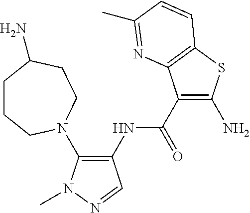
C1(NC(=O)C2=C(N)SC3=C2N=C(C)C=C3)=C(N2CCCC(N)CC2)N(C)N=C1
